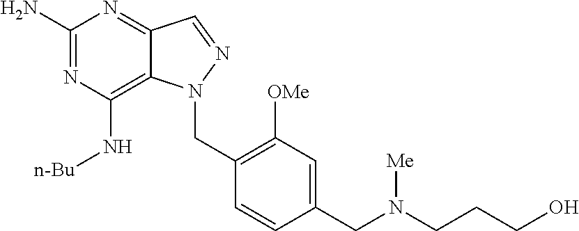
C1(N)=NC(N[n-Bu])=C2C(=N1)C=NN2CC1=C([OMe])C=C(CN(CCCO)[Me])C=C1
